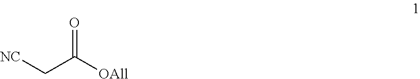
O=C([OAll])C[NC]
